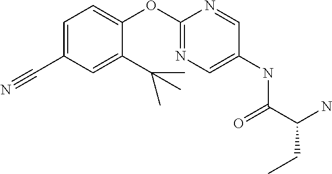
C1(C#N)=CC=C(OC2=NC=C(NC(C(N)CC)=O)C=N2)C(C(C)(C)C)=C1
